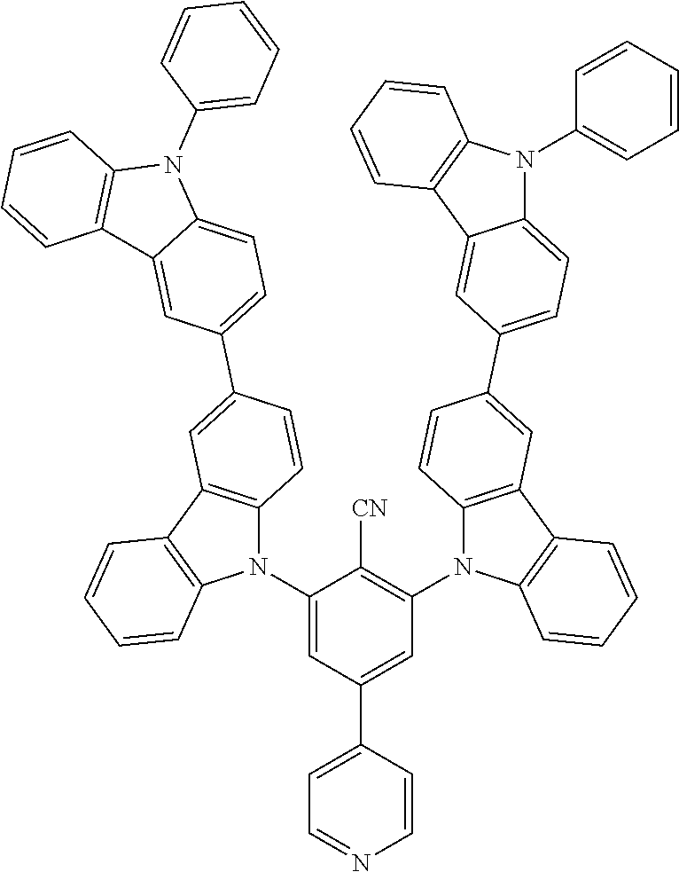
C1(N2C3=C(C4=C2C=CC=C4)C=C(C2=CC=C4C(=C2)C2=C(C=CC=C2)N4C2=CC=CC=C2)C=C3)=CC(C2=CC=NC=C2)=CC(N2C3=C(C4=C2C=CC=C4)C=C(C2=CC=C4C(=C2)C2=C(C=CC=C2)N4C2=CC=CC=C2)C=C3)=C1[CN]
